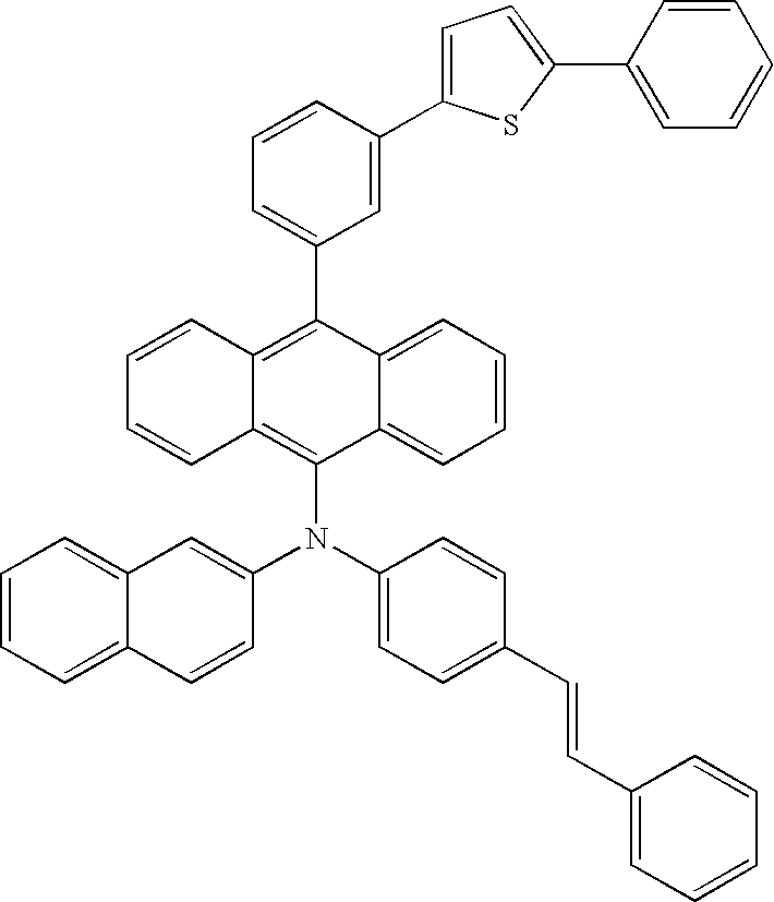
C12=CC=CC=C1C(N(C1=CC=C(C=CC3=CC=CC=C3)C=C1)C1=CC3=CC=CC=C3C=C1)=C1C(=C2C2=CC=CC(C3=CC=C(C4=CC=CC=C4)S3)=C2)C=CC=C1
